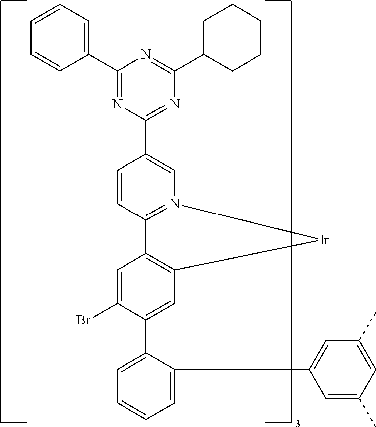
C1(C2=CC=CC=C2)=NC(C2=CN3=C(C=C2)C2=C(C=C(C4=CC=CC=C4C4=CC(C)=CC(C)=C4)C(Br)=C2)[Ir]3)=NC(C2CCCCC2)=N1
